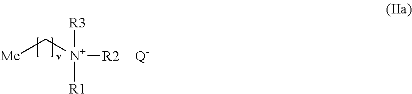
[Me]C[N+]([R2])([R3])[R1].[Q-]
